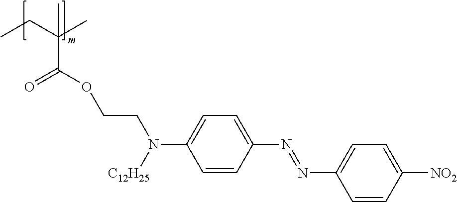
CCC(C(=O)OCCN([C12H25])C1=CC=C(N=NC2=CC=C([NO2])C=C2)C=C1)(C)C
